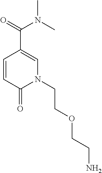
O=C(C1=CN(CCOCCN)C(=O)C=C1)N(C)C
